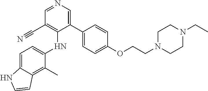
C1(C)=C2C(=CC=C1NC1=C(C#N)C=NC=C1C1=CC=C(OCCN3CCN(CC)CC3)C=C1)NC=C2
